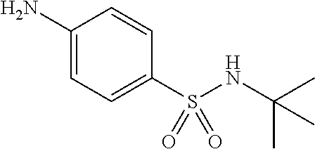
C1=C(N)C=CC(S(NC(C)(C)C)(=O)=O)=C1
